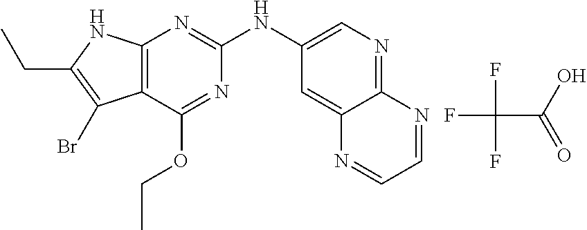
CCC1=C(Br)C2=C(N1)N=C(NC1=CN=C3C(=C1)N=CC=N3)N=C2OCC.FC(C(=O)O)(F)F
